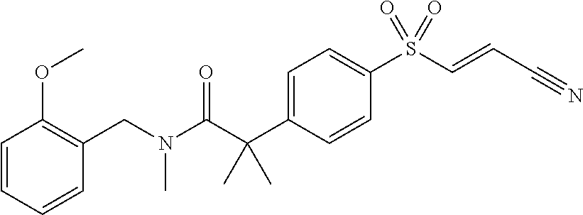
C(N(C(C(C1=CC=C(S(C=CC#N)(=O)=O)C=C1)(C)C)=O)C)C1=C(OC)C=CC=C1
